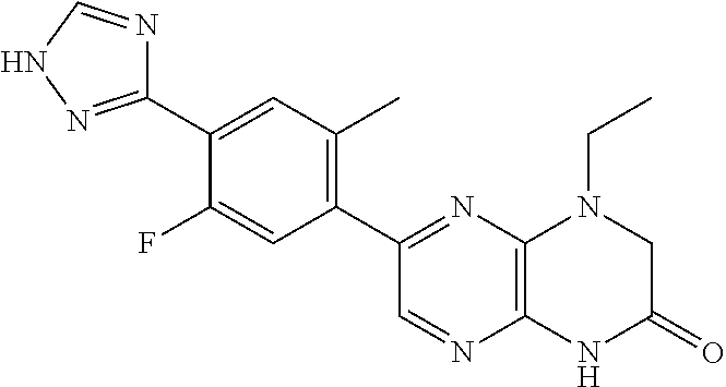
C12=C(N=C(C3=C(C)C=C(C4=NNC=N4)C(F)=C3)C=N1)N(CC)CC(=O)N2
